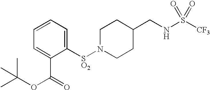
C1N([SO2]C2=CC=CC=C2C(OC(C)(C)C)=O)CCC(CNS([CF3])(=O)=O)C1
